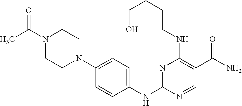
C1=CC(NC2=NC(NCCCCO)=C(C(N)=O)C=N2)=CC=C1N1CCN(C(=O)C)CC1
